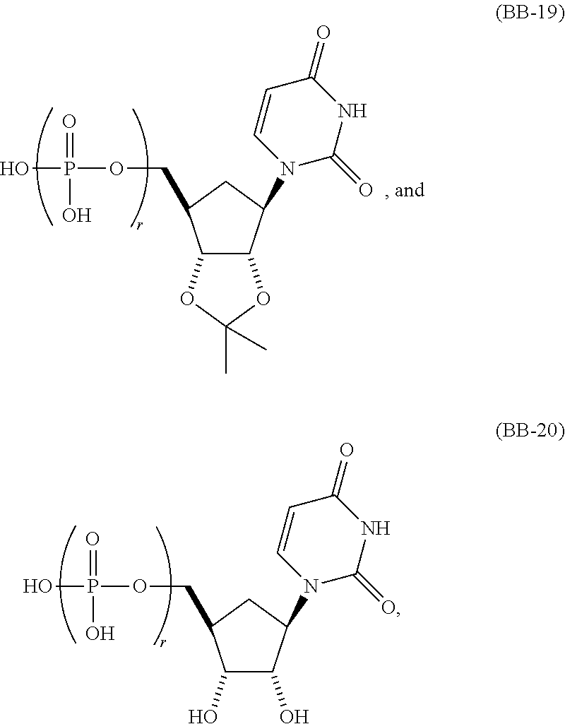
C12C(C(N3C(=O)NC(=O)C=C3)CC1COP(=O)(O)O)OC(C)(C)O2.C1(O)C(O)C(N2C(=O)NC(=O)C=C2)CC1COP(=O)(O)O
